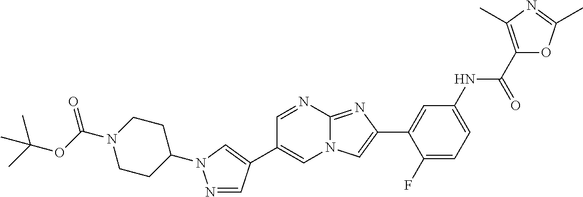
C1=NC2=NC(C3=CC(NC(C4=C(C)N=C(C)O4)=O)=CC=C3F)=CN2C=C1C1=CN(C2CCN(C(OC(C)(C)C)=O)CC2)N=C1
